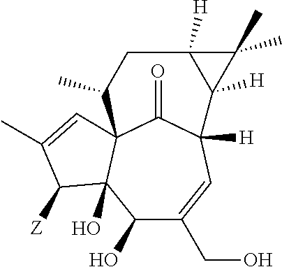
C1(O)C(CO)=CC2([H])C(=O)C3(C1(O)C([Z])C(C)=C3)C(C)CC1([H])C2([H])C1(C)C
